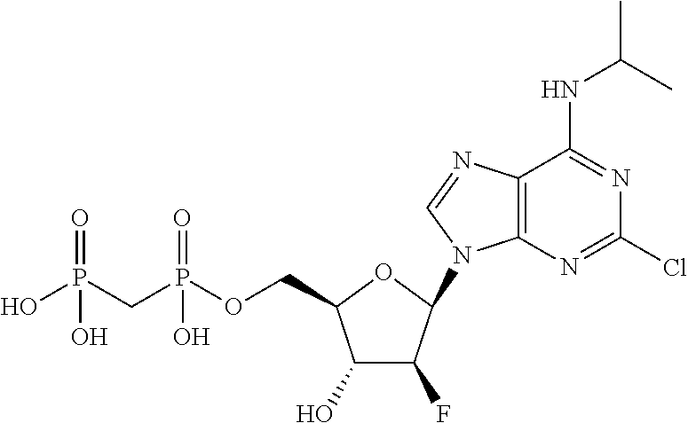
C1(O)C(F)C(N2C3=C(C(NC(C)C)=NC(Cl)=N3)N=C2)OC1COP(CP(O)(=O)O)(=O)O
